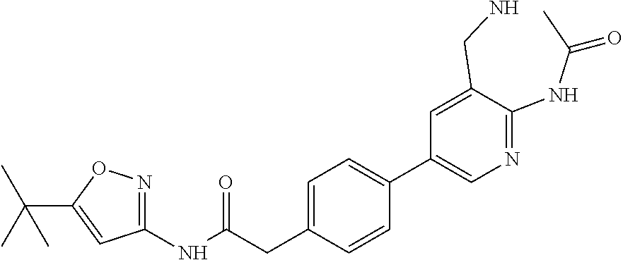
C1(NC(=O)CC2=CC=C(C3=CN=C(NC(C)=O)C(CN)=C3)C=C2)=NOC(C(C)(C)C)=C1
